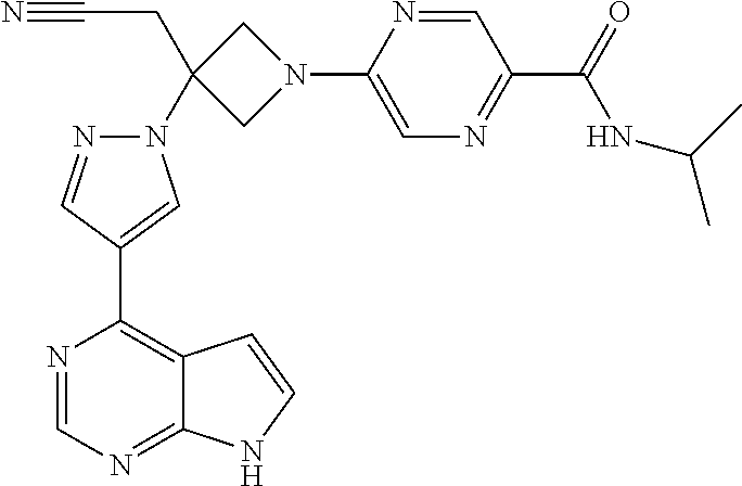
N1=CN=C2C(=C1C1=CN(C3(CC#N)CN(C4=CN=C(C(NC(C)C)=O)C=N4)C3)N=C1)C=CN2
